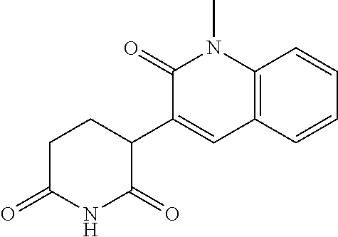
C1(C2=CC3=C(N(C)C2=O)C=CC=C3)CCC(=O)NC1=O
